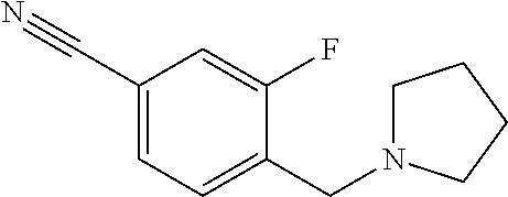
C1(C#N)=CC=C(CN2CCCC2)C(F)=C1
